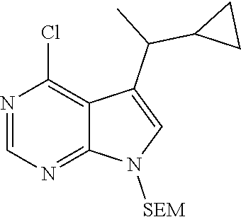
N1=CN=C2C(=C1Cl)C(C(C1CC1)C)=CN2[SEM]
